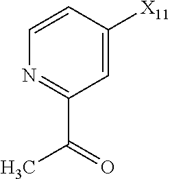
C1=CC([X11])=CC(C(C)=O)=N1
